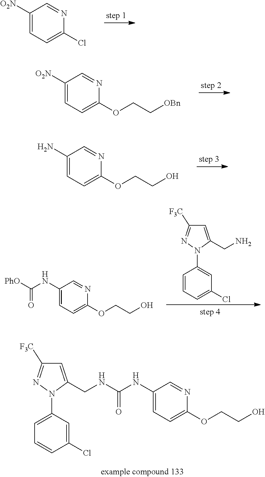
C1([O2N])=CC=C(Cl)N=C1.C1([O2N])=CC=C(OCC[OBn])N=C1.C1(N)=CC=C(OCCO)N=C1.C1(Cl)=CC(N2C(CNC(NC3=CC=C(OCCO)N=C3)=O)=CC([F3C])=N2)=CC=C1.C1(NC([PhO])=O)=CC=C(OCCO)N=C1.C1(Cl)=CC=CC(N2C(CN)=CC([F3C])=N2)=C1
